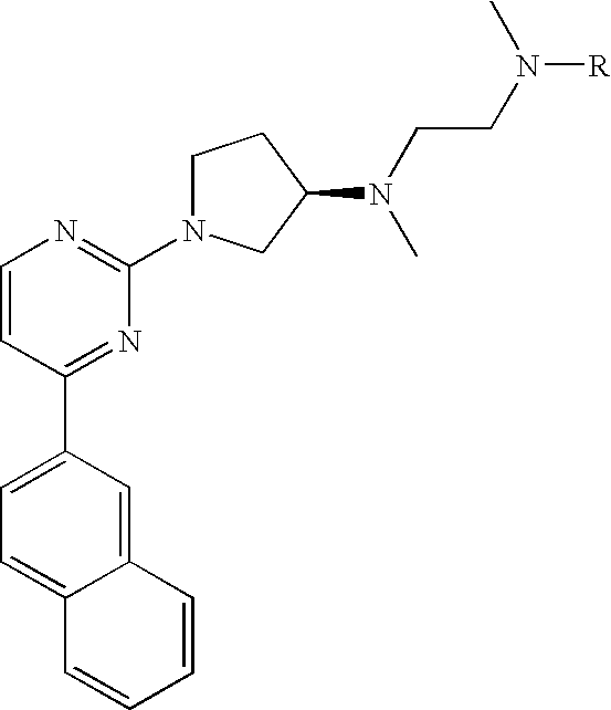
C12=CC(C3=NC(N4CCC(N(C)CCN(C)[R])C4)=NC=C3)=CC=C1C=CC=C2
